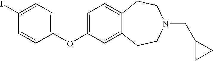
C1(OC2=CC=C(I)C=C2)=CC=C2C(=C1)CCN(CC1CC1)CC2
